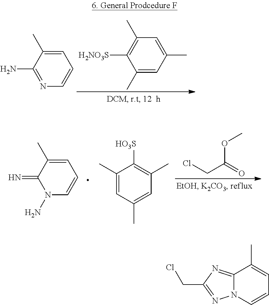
C1(C)=CC(C)=CC(C)=C1[H2NO3S].N1=C(N)C(C)=CC=C1.C1(C)=CC(C)=CC(C)=C1[HO3S].ClCC(=O)OC.N1(N)C=CC=C(C)C1=N.C12=NC(CCl)=NN1C=CC=C2C
